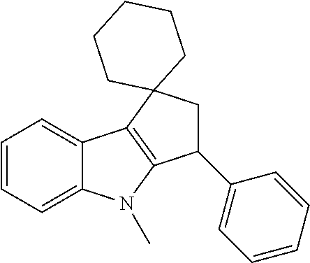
C1=CC=C2C(=C1)C1=C(N2C)C(C2=CC=CC=C2)CC12CCCCC2
